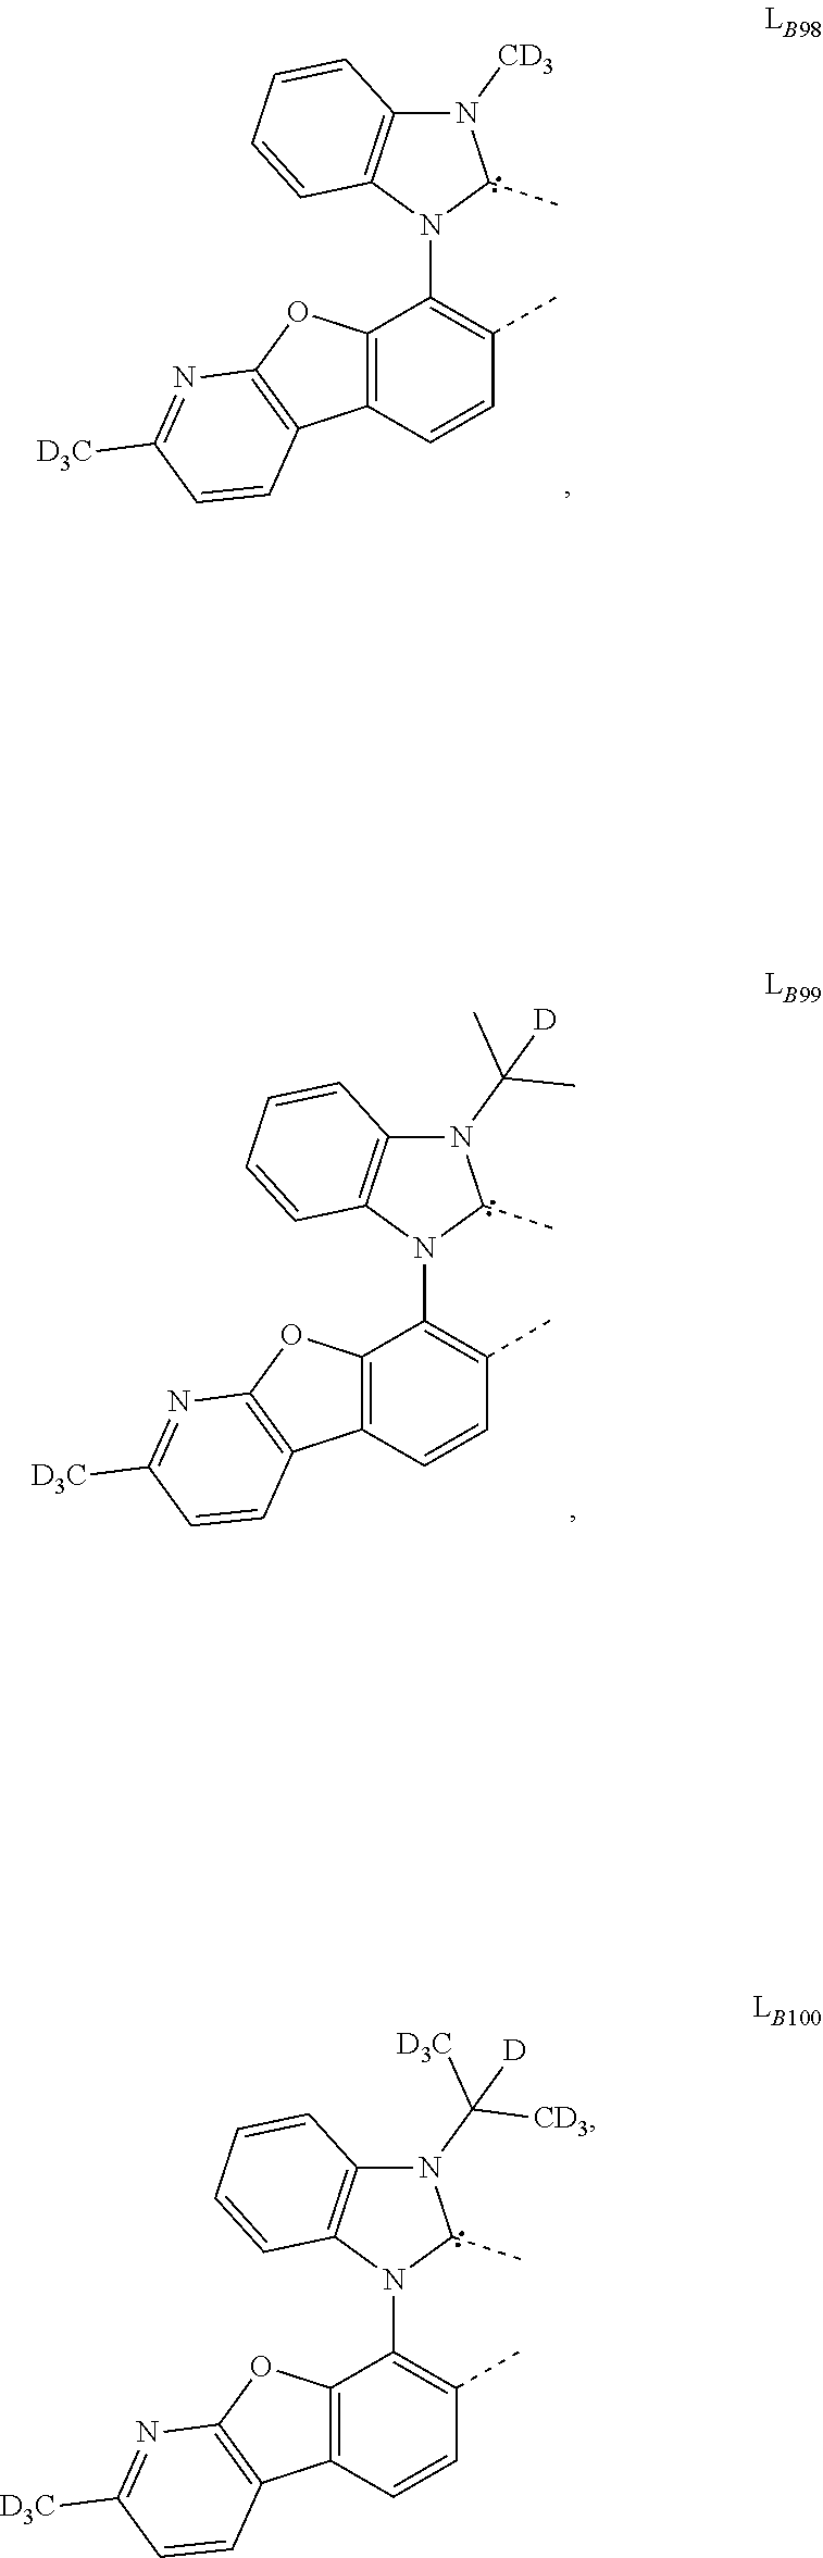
N1(C(C)(C)[D])C2=C(N(C3=C(C)C=CC4=C3OC3=C4C=CC([D3C])=N3)C1C)C=CC=C2.N1([CD3])C2=C(N(C3=C(C)C=CC4=C3OC3=C4C=CC([D3C])=N3)C1C)C=CC=C2.N1(C([D3C])([CD3])[D])C2=C(N(C3=C(C)C=CC4=C3OC3=C4C=CC([D3C])=N3)C1C)C=CC=C2
